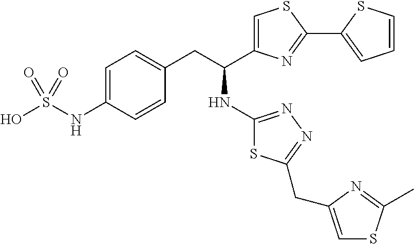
C1=C(NS(O)(=O)=O)C=CC(CC(C2=CSC(C3=CC=CS3)=N2)NC2=NN=C(CC3=CSC(C)=N3)S2)=C1
